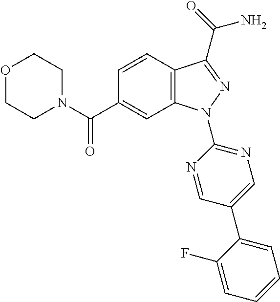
O1CCN(C(C2=CC3=C(C=C2)C(C(N)=O)=NN3C2=NC=C(C3=CC=CC=C3F)C=N2)=O)CC1
